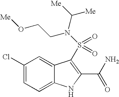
C1(Cl)=CC=C2C(=C1)C(S(=O)(=O)N(C([Me])[Me])CCO[Me])=C(C(N)=O)N2
